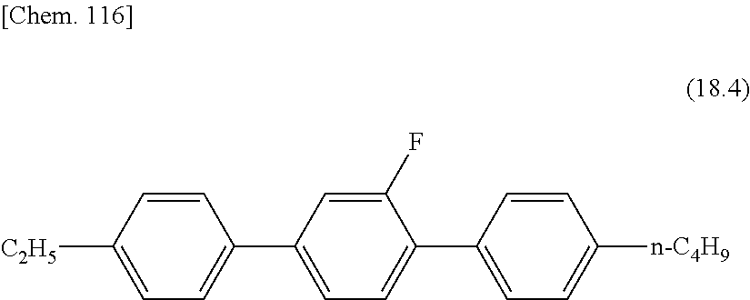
C1=CC(C2=CC=C(C3=CC=C([C2H5])C=C3)C=C2F)=CC=C1[n-C4H9]
